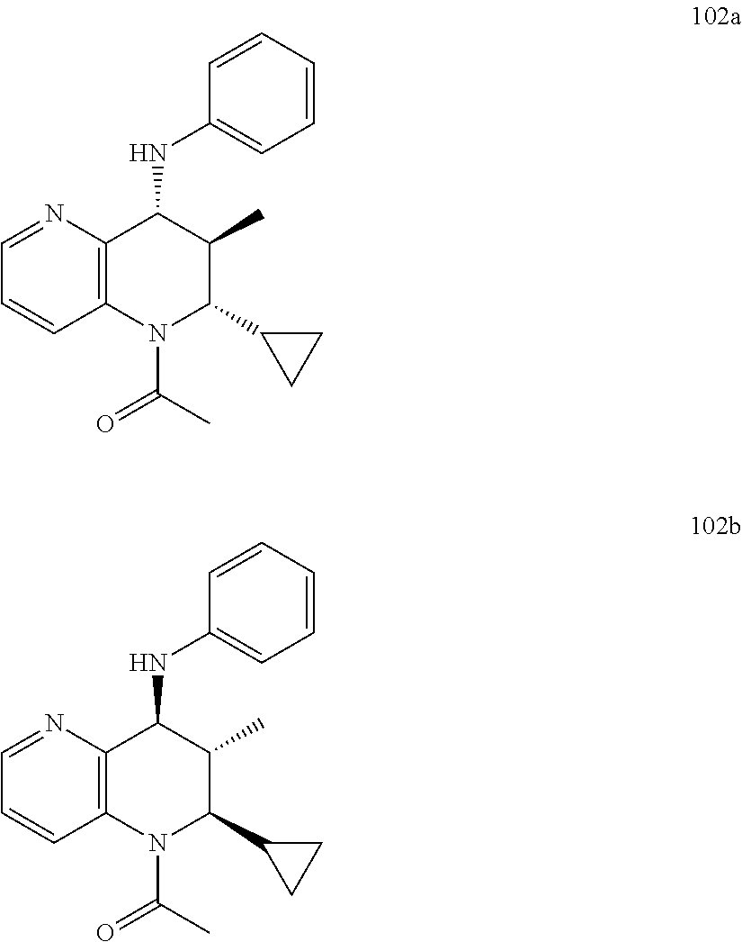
C1=NC2=C(C=C1)N(C(C)=O)C(C1CC1)C(C)C2NC1=CC=CC=C1.C1=NC2=C(C=C1)N(C(C)=O)C(C1CC1)C(C)C2NC1=CC=CC=C1
